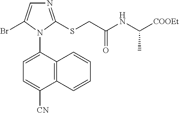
C12=C(C(N3C(Br)=CN=C3SCC(NC(C)[COOEt])=O)=CC=C1[CN])C=CC=C2
